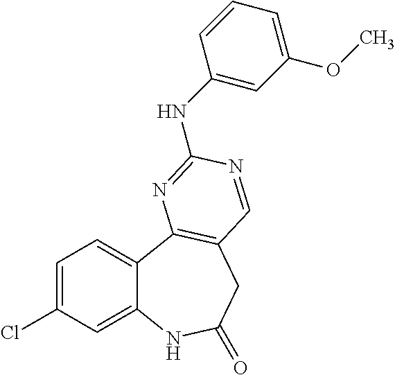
C1=C(Cl)C=C2C(=C1)C1=C(CC(=O)N2)C=NC(NC2=CC(OC)=CC=C2)=N1
